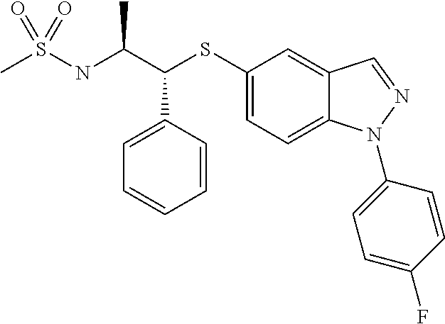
C1(SC(C(NS(C)(=O)=O)C)C2=CC=CC=C2)=CC=C2C(=C1)C=NN2C1=CC=C(F)C=C1
